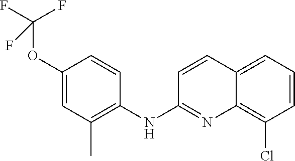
C1(OC(F)(F)F)=CC(C)=C(NC2=NC3=C(Cl)C=CC=C3C=C2)C=C1
